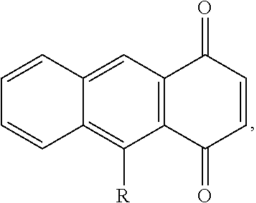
C12=C(C=C3C(=C1[R])C=CC=C3)C(=O)C=CC2=O
